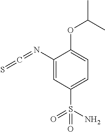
C1(N=C=S)=CC(S(N)(=O)=O)=CC=C1OC(C)C
